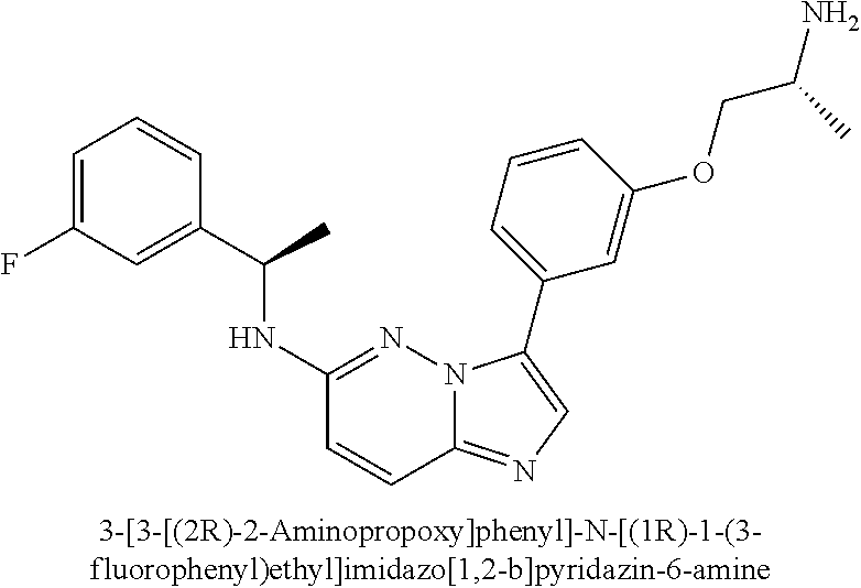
C1(NC(C2=CC(F)=CC=C2)C)=NN2C(=NC=C2C2=CC=CC(OCC(N)C)=C2)C=C1
